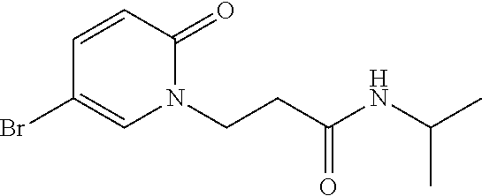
C1(Br)=CN(CCC(=O)NC(C)C)C(=O)C=C1
